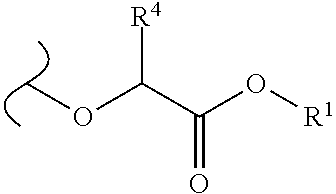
C(C(O[R1])=O)([R4])OC
